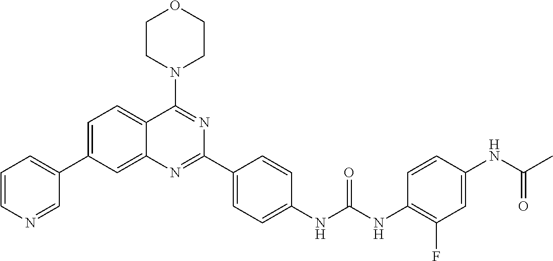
C1=C(C2=CC=CN=C2)C=C2C(=C1)C(N1CCOCC1)=NC(C1=CC=C(NC(NC3=C(F)C=C(NC(C)=O)C=C3)=O)C=C1)=N2
